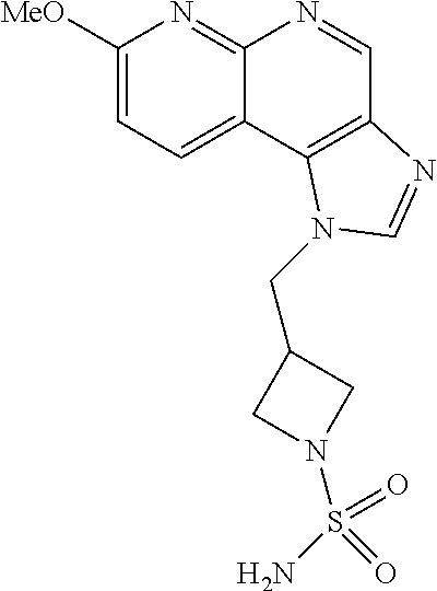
C1([MeO])=CC=C2C(=N1)N=CC1=C2N(CC2CN(S(=O)(=O)N)C2)C=N1
